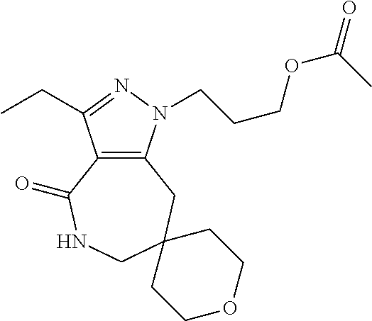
C12=C(N(CCCOC(C)=O)N=C1CC)CC1(CNC2=O)CCOCC1
